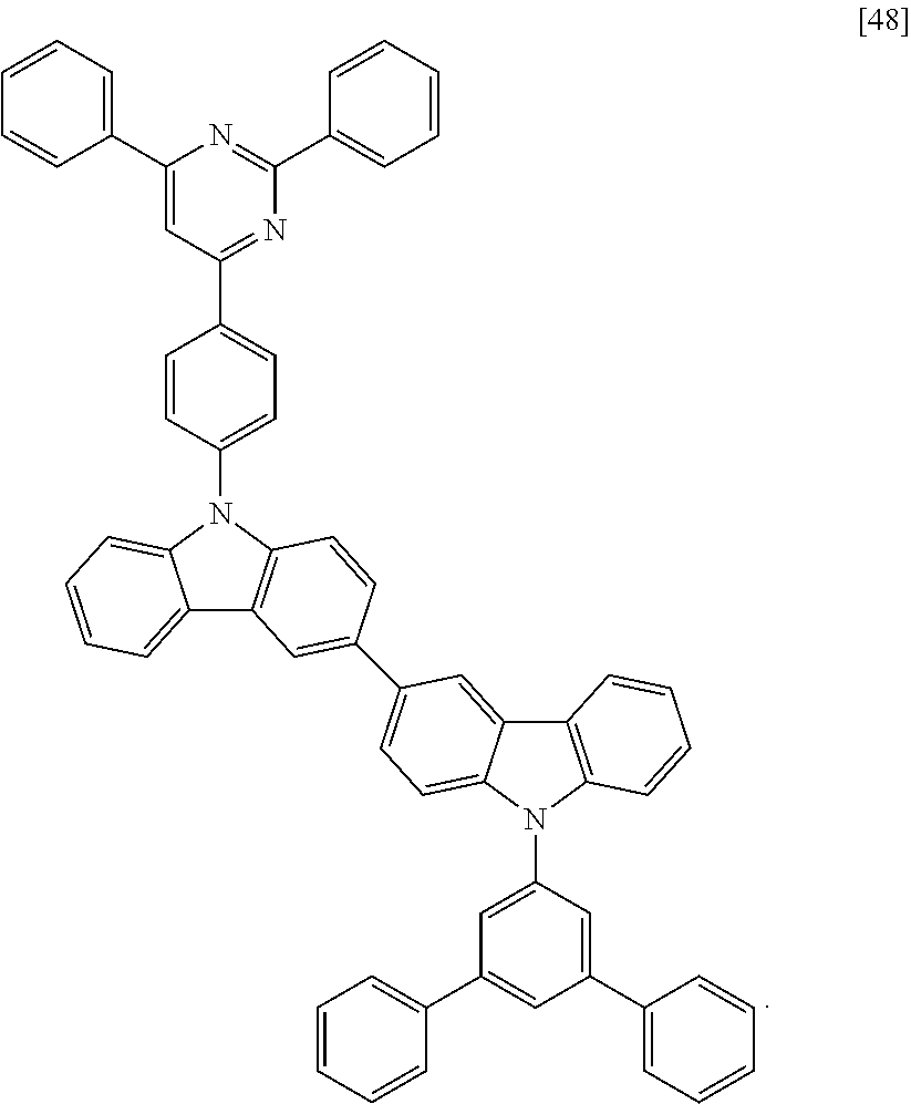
C12=CC=CC=C1N(C1=CC=C(C3=NC(C4=CC=CC=C4)=NC(C4=CC=CC=C4)=C3)C=C1)C1=C2C=C(C2=CC=C3C(=C2)C2=C(N3C3=CC(C4=CC=CC=C4)=CC(C4=CC=CC=C4)=C3)C=CC=C2)C=C1
